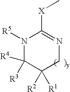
N1([R5])C([R4])([R3])C([R2])([R1])CN=C1[X]C
